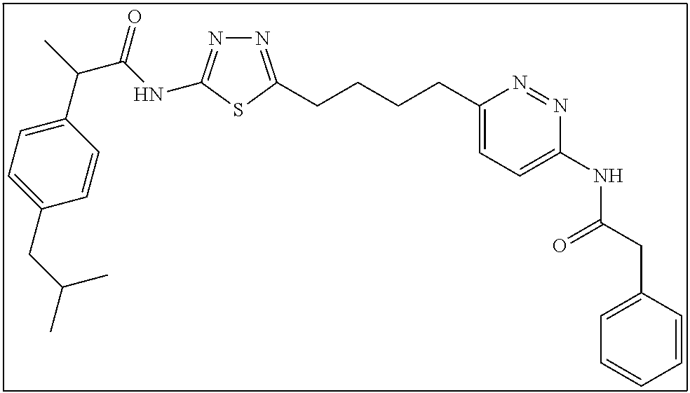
N1=C(CCCCC2=CC=C(NC(CC3=CC=CC=C3)=O)N=N2)SC(NC(C(C)C2=CC=C(CC(C)C)C=C2)=O)=N1
